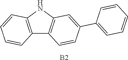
C12=C(NC3=C1C=CC(C1=CC=CC=C1)=C3)C=CC=C2.[B2]
